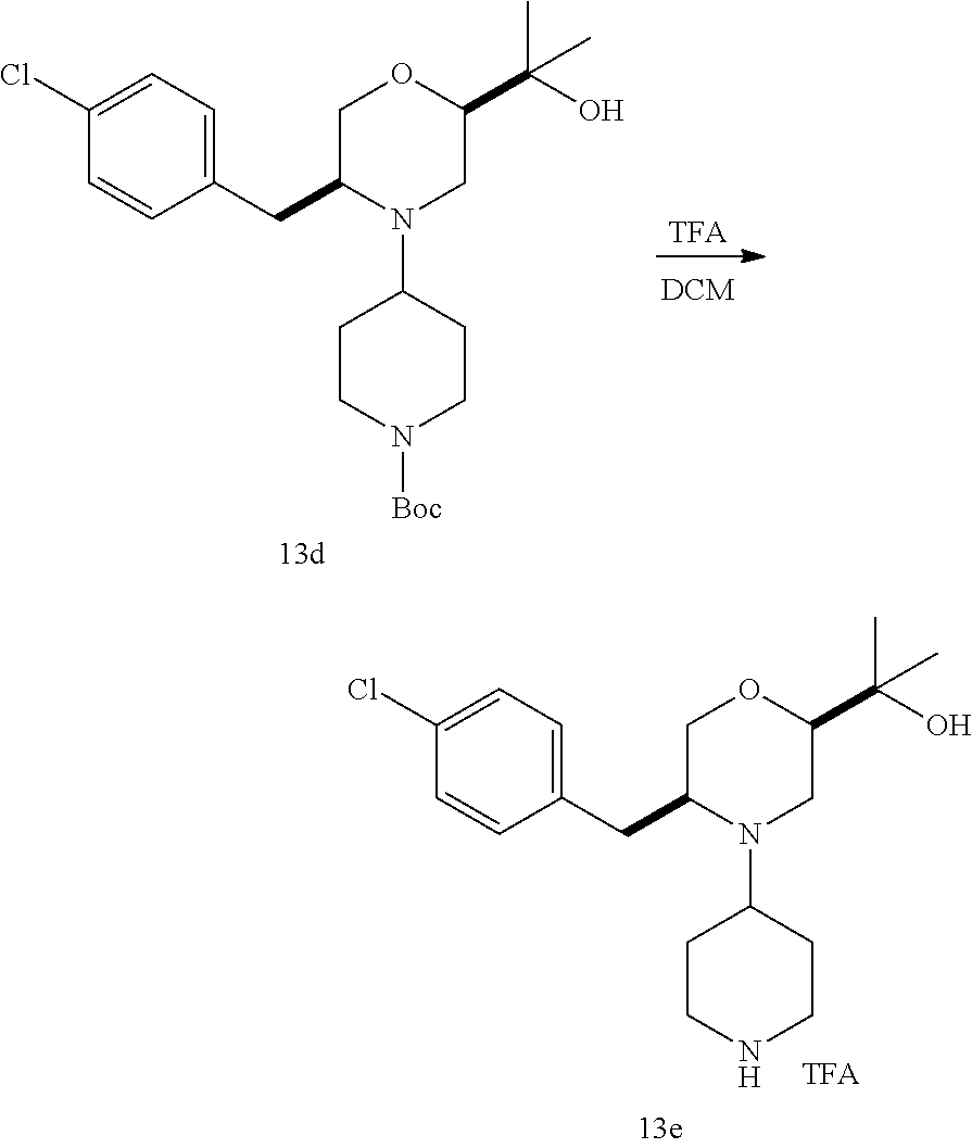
C1(CC2COC(C(O)(C)C)CN2C2CCN([Boc])CC2)=CC=C(Cl)C=C1.[TFA].C1(CC2COC(C(O)(C)C)CN2C2CCNCC2)=CC=C(Cl)C=C1
